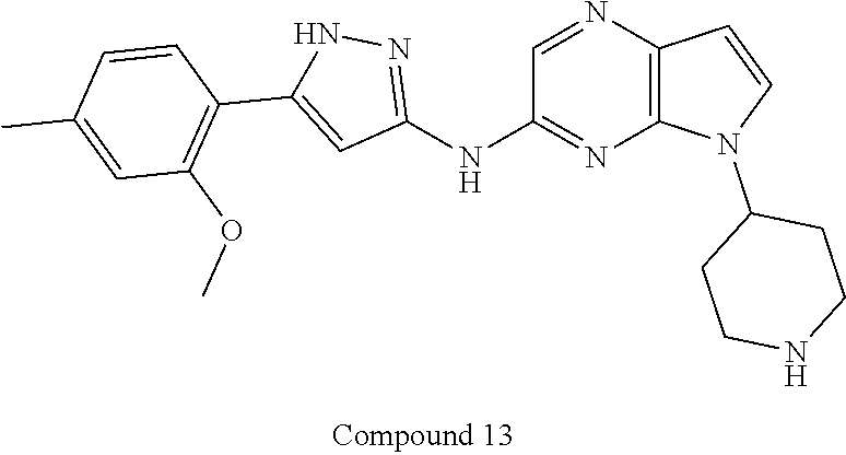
C12=C(N=CC(NC3=NNC(C4=C(OC)C=C(C)C=C4)=C3)=N1)C=CN2C1CCNCC1
